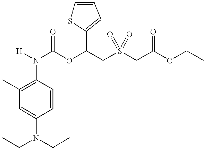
C1(N([H])C(OC(CS(CC(OCC)=O)(=O)=O)C2=CC=CS2)=O)=C(C)C=C(N(CC)CC)C=C1
